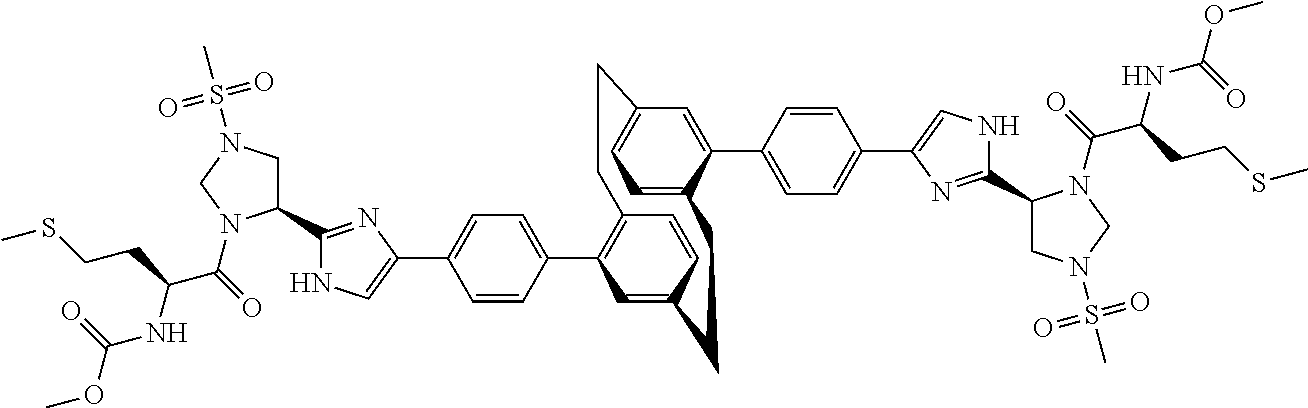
C1(C2=CC=C(C3=CNC(C4CN(S(C)(=O)=O)CN4C(C(NC(OC)=O)CCSC)=O)=N3)C=C2)=C2C=CC(=C1)CCC1=CC=C(C=C1C1=CC=C(C3=CNC(C4CN(S(C)(=O)=O)CN4C(C(NC(OC)=O)CCSC)=O)=N3)C=C1)CC2
